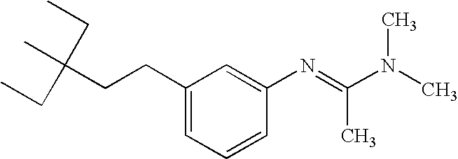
C(CCC1=CC=CC(N=C(N(C)C)C)=C1)(C)(CC)CC
